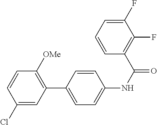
C1(Cl)=CC(C2=CC=C(NC(=O)C3=C(F)C(F)=CC=C3)C=C2)=C([OMe])C=C1
